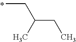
C(CC)(CC)C
